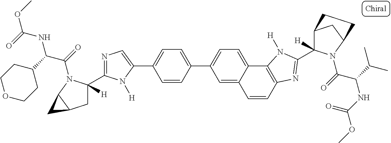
C1=C2C(=CC=C1C1=CC=C(C3=CN=C(C4([H])CC5C(N4C(=O)C(C4CCOCC4)NC(OC)=O)C5)N3[H])C=C1)C1=C(C=C2)N=C(C2([H])C3CC(N2C(=O)C(C(C)C)NC(OC)=O)CC3)N1[H]
